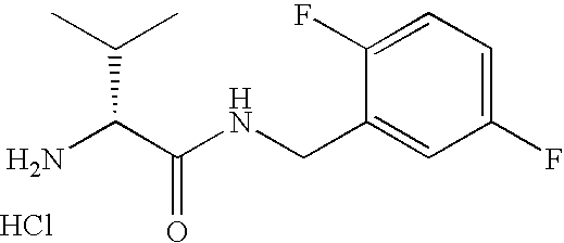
Cl.NC(C(NCC1=CC(F)=CC=C1F)=O)C(C)C
